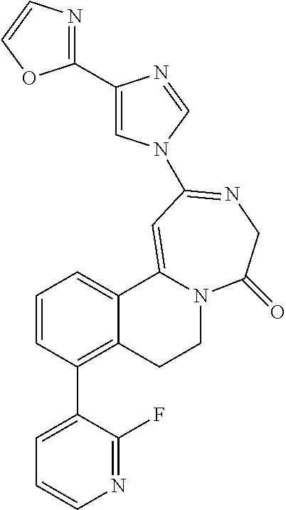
C1=CC(C2=CC=CN=C2F)=C2C(=C1)C1=CC(N3C=C(C4=NC=CO4)N=C3)=NCC(=O)N1CC2
